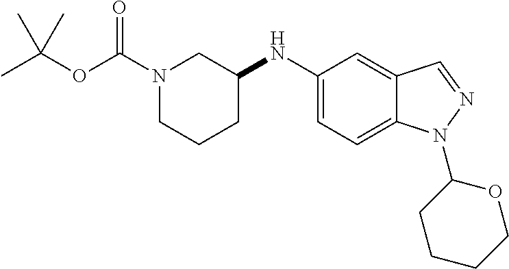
C1(NC2CN(C(OC(C)(C)C)=O)CCC2)=CC=C2C(=C1)C=NN2C1OCCCC1
